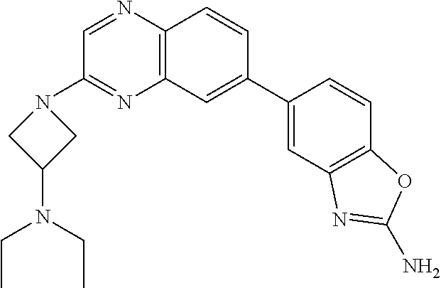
C1(C2=CC3=C(C=C2)N=CC(N2CC(N(CC)CC)C2)=N3)=CC2=C(C=C1)OC(N)=N2
